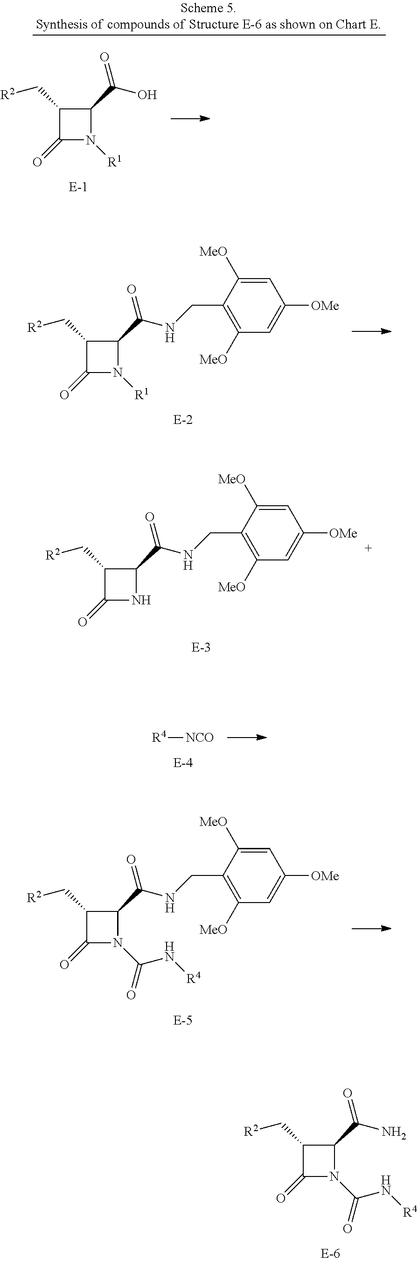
C1(=O)NC(C(=O)NCC2=C([MeO])C=C([OMe])C=C2[MeO])C1C[R2].C1(=O)N(C(N[R4])=O)C(C(=O)N)C1C[R2].C1(=O)N([R1])C(C(=O)NCC2=C([MeO])C=C([OMe])C=C2[MeO])C1C[R2].[R4][NCO].C1(=O)N(C(N[R4])=O)C(C(=O)NCC2=C([MeO])C=C([OMe])C=C2[MeO])C1C[R2].C1(=O)N([R1])C(C(=O)O)C1C[R2]
